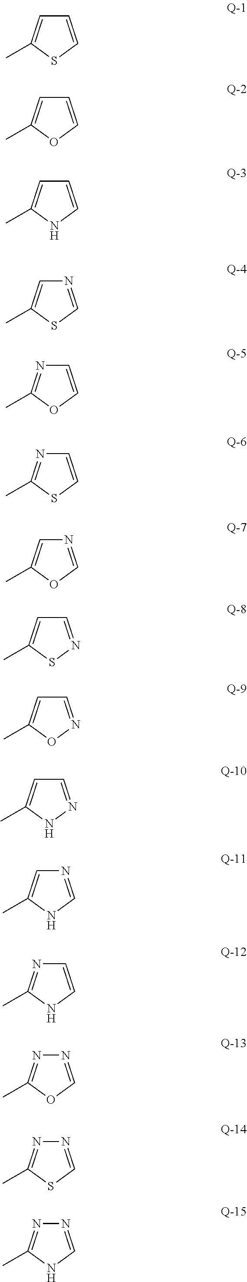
C1=CSC(C)=C1.C1=COC(C)=C1.C1=CNC(C)=C1.N1=CSC(C)=C1.C1=COC(C)=N1.C1=CSC(C)=N1.N1=COC(C)=C1.C1=NSC(C)=C1.C1=NOC(C)=C1.C1=NNC(C)=C1.N1=CNC(C)=C1.C1=CNC(C)=N1.N1=COC(C)=N1.N1=CSC(C)=N1.N1=CNC(C)=N1
